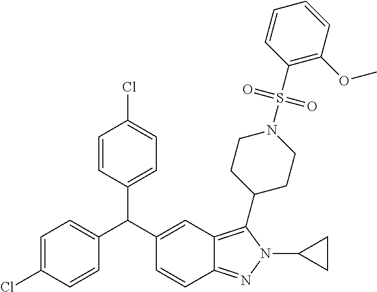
C1=C(Cl)C=CC(C(C2=CC3=C(C4CCN(S(C5=C(OC)C=CC=C5)(=O)=O)CC4)N(C4CC4)N=C3C=C2)C2=CC=C(Cl)C=C2)=C1
